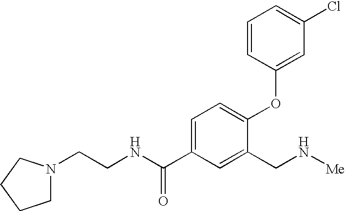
C1=C(C(NCCN2CCCC2)=O)C=C(CN[Me])C(OC2=CC(Cl)=CC=C2)=C1
